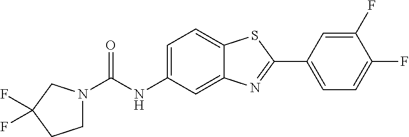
C1N(C(NC2=CC=C3C(=C2)N=C(C2=CC=C(F)C(F)=C2)S3)=O)CC(F)(F)C1
